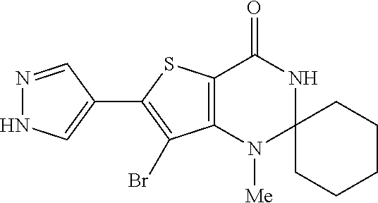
C12=C(C(Br)=C(C3=CNN=C3)S1)N([Me])C1(NC2=O)CCCCC1
